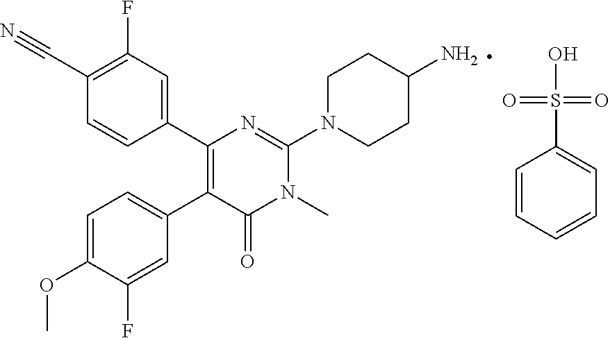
C1(C2=C(C3=CC=C(OC)C(F)=C3)C(=O)N(C)C(N3CCC(N)CC3)=N2)=CC(F)=C(C#N)C=C1.OS(C1=CC=CC=C1)(=O)=O
